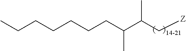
C(C(C[Z])C)(CCCCCCC)C
